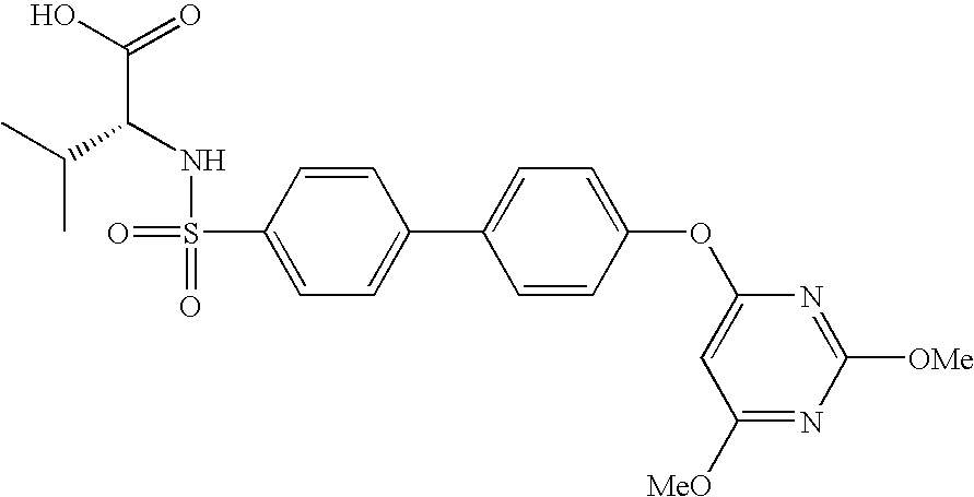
C(C(NS(=O)(=O)C1=CC=C(C2=CC=C(OC3=CC([MeO])=NC([OMe])=N3)C=C2)C=C1)C(C)C)(O)=O
